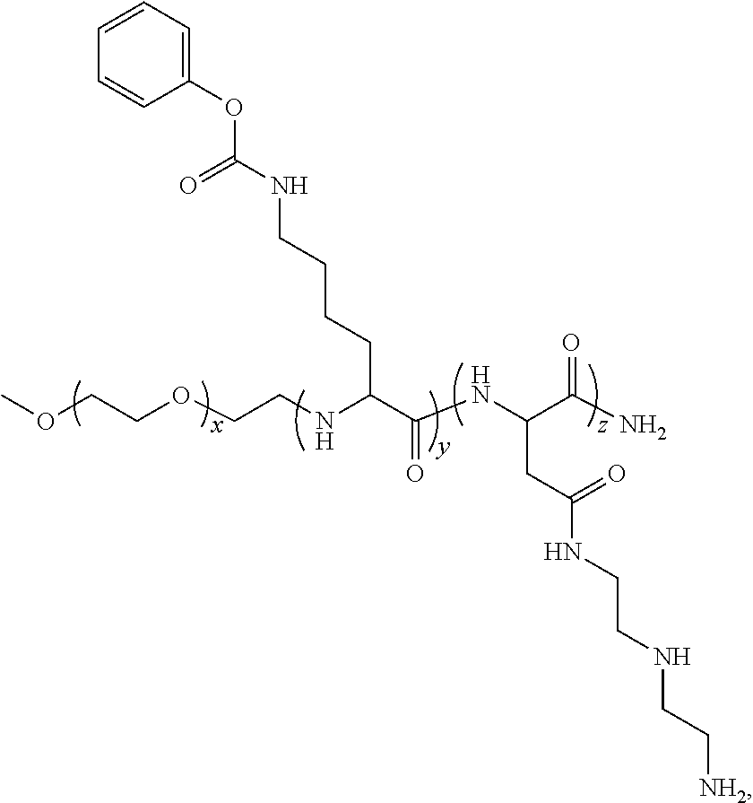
COCCOCCNC(C(NC(C(N)=O)CC(NCCNCC[NH2])=O)=O)CCCCNC(OC1=CC=CC=C1)=O
